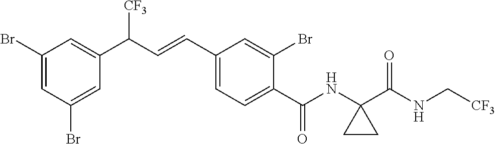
C1(Br)=CC(Br)=CC(C(C=CC2=CC=C(C(NC3(C(NC[CF3])=O)CC3)=O)C(Br)=C2)[CF3])=C1
